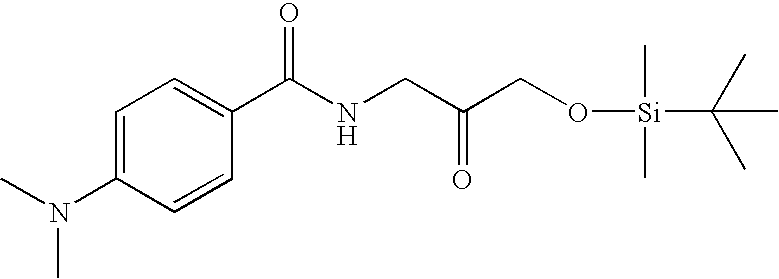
C1=C(N(C)C)C=CC(C(NCC(CO[Si](C(C)(C)C)(C)C)=O)=O)=C1
